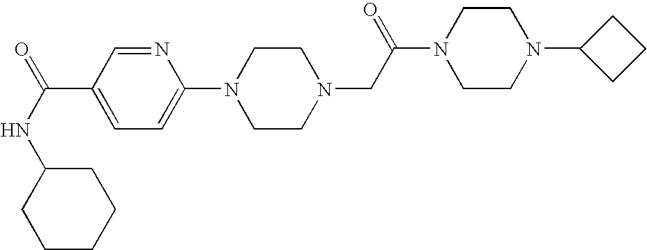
C1C(NC(=O)C2=CC=C(N3CCN(CC(N4CCN(C5CCC5)CC4)=O)CC3)N=C2)CCCC1
